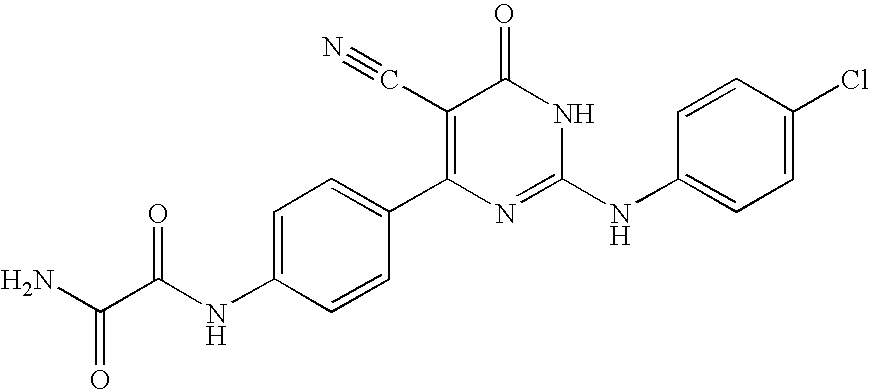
C1=CC(C2=C(C#N)C(=O)NC(NC3=CC=C(Cl)C=C3)=N2)=CC=C1NC(C(N)=O)=O
